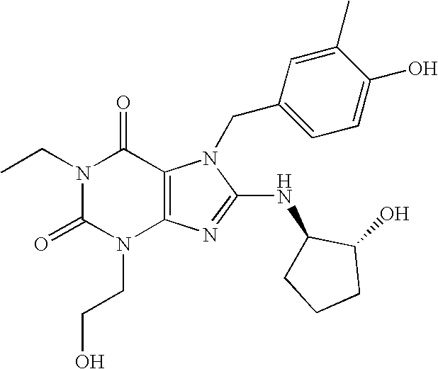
N1(CC)C(=O)N(CCO)C2=C(C1=O)N(CC1=CC=C(O)C(C)=C1)C(NC1CCCC1O)=N2
